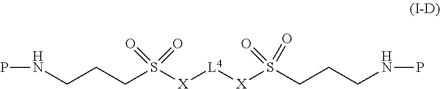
PNCCCS([X][L4][X]S(CCCNP)(=O)=O)(=O)=O
